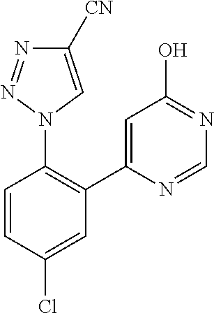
C1=C(C2=C(N3C=C([CN])N=N3)C=CC(Cl)=C2)N=CN=C1O
